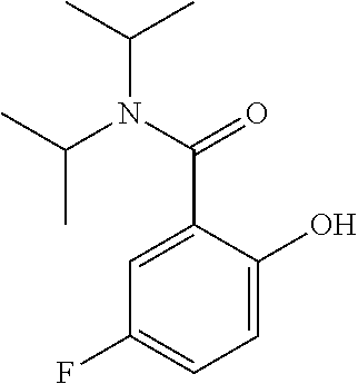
C1=C(C(N(C(C)C)C(C)C)=O)C(O)=CC=C1F
